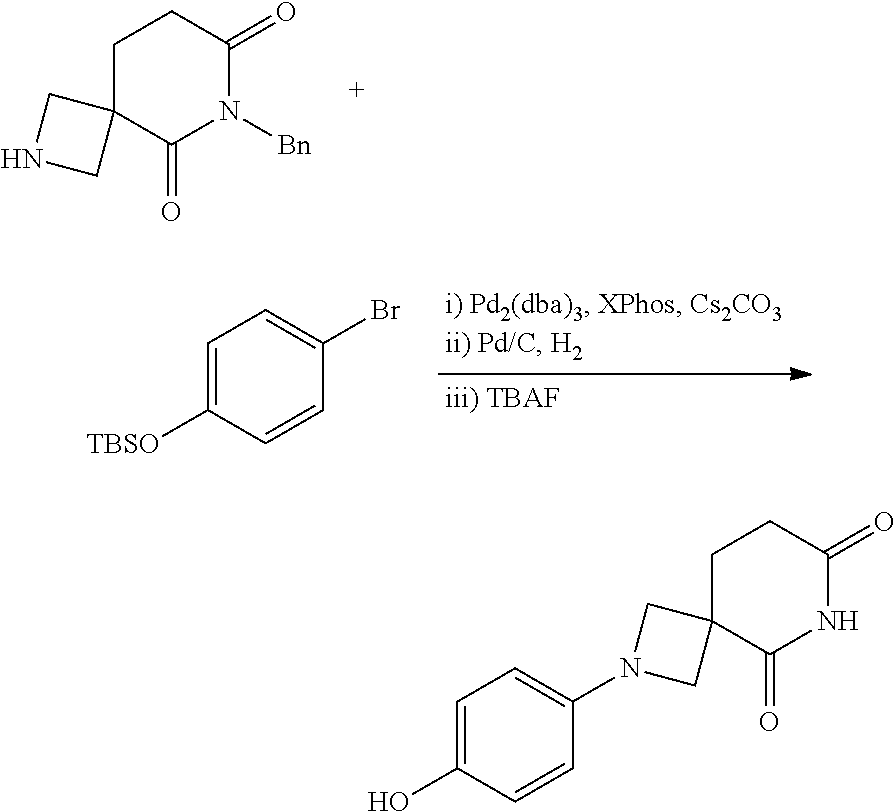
C1C2(C(=O)N([Bn])C(=O)C1)CNC2.C1=C([TBSO])C=CC(Br)=C1.C1C2(C(=O)NC(=O)C1)CN(C1=CC=C(O)C=C1)C2
